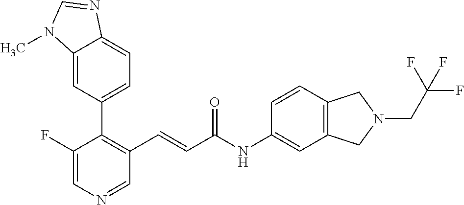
C1(F)=CN=CC(C=CC(NC2=CC3=C(C=C2)CN(CC(F)(F)F)C3)=O)=C1C1=CC=C2C(=C1)N(C)C=N2
